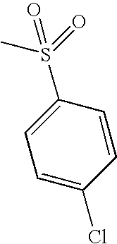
C1=C(Cl)C=CC(S(=O)(C)=O)=C1
